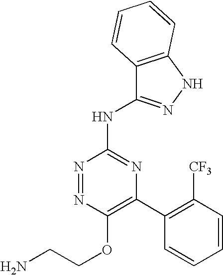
C1(OCCN)=C(C2=C([CF3])C=CC=C2)N=C(NC2=NNC3=C2C=CC=C3)N=N1
